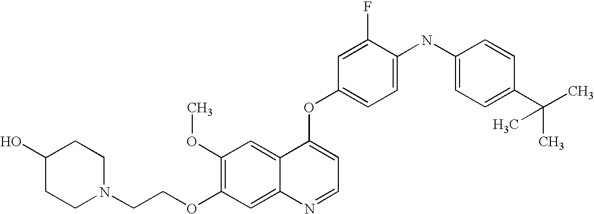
C(COC1=C(OC)C=C2C(=C1)N=CC=C2OC1=CC=C(NC2=CC=C(C(C)(C)C)C=C2)C(F)=C1)N1CCC(O)CC1
